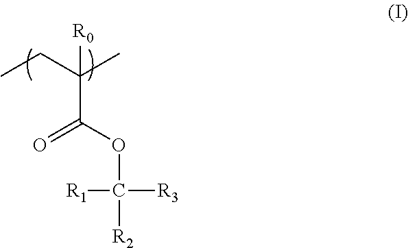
CCC(C)(C(=O)OC([R2])([R3])[R1])[R0]
